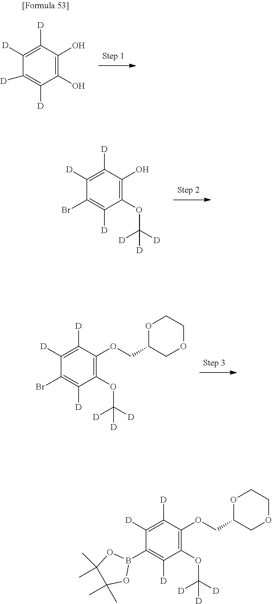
C1(Br)=C([D])C(OC([D])([D])[D])=C(O)C([D])=C1[D].C1(Br)=C([D])C(OC([D])([D])[D])=C(OCC2COCCO2)C([D])=C1[D].C1([D])=C([D])C(O)=C(O)C([D])=C1[D].C1(B2OC(C)(C)C(C)(C)O2)=C([D])C(OC([D])([D])[D])=C(OCC2COCCO2)C([D])=C1[D]
